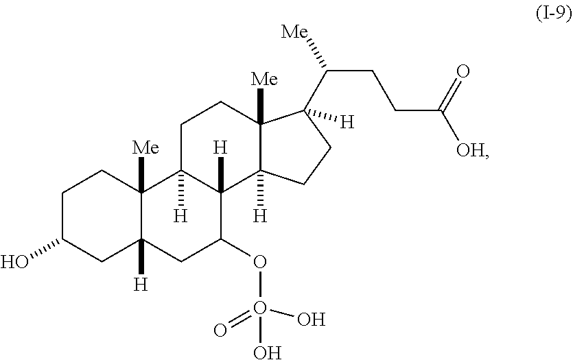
C1C(O)CC2([H])C([Me])(C1)C1([H])C([H])(C(OO(O)(=O)O)C2)C2([H])C([Me])(CC1)C(C(CCC([OH])=O)[Me])([H])CC2
